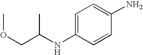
C1=C(NC(COC)C)C=CC(N)=C1
